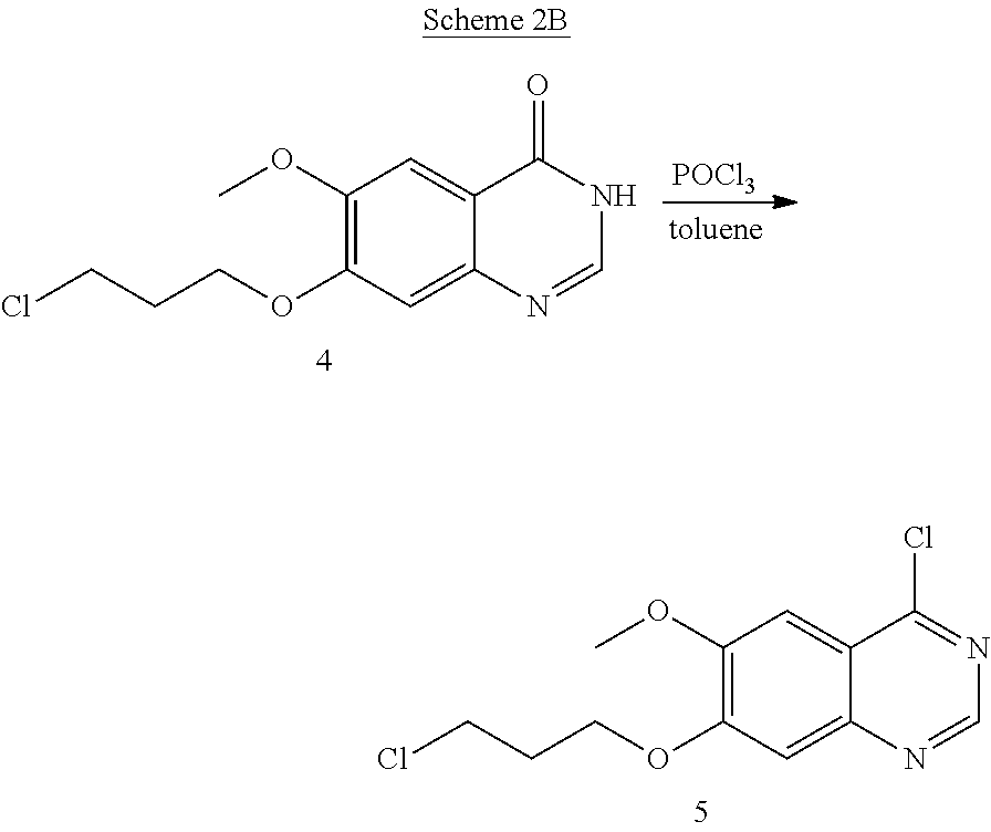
C1(OC)=C(OCCCCl)C=C2C(=C1)C(Cl)=NC=N2.C1(OC)=C(OCCCCl)C=C2C(=C1)C(=O)NC=N2.[POCl3]
